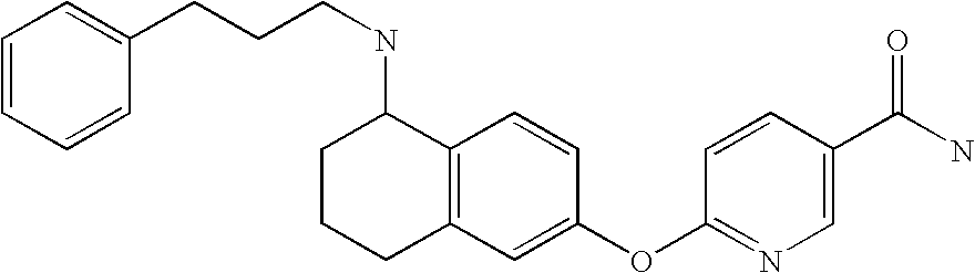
C1=CC(OC2=CC3=C(C=C2)C(NCCCC2=CC=CC=C2)CCC3)=NC=C1C(N)=O
